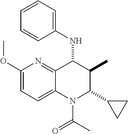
C12=CC=C(OC)N=C1C(NC1=CC=CC=C1)C(C)C(C1CC1)N2C(C)=O
